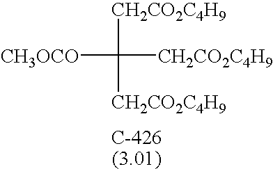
[CH3OCO]C([CH2CO2C4H9])([CH2CO2C4H9])[CH2CO2C4H9]
